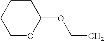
C1CCCOC1OCC
